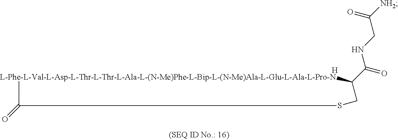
[L-Phe-L-Val-L-Asp-L-Thr-L-Thr-L-Ala-L-(N-Me)Phe-L-Bip-L-(N-Me)Ala-L-Glu-L-Ala-L-Pro-N]1C(C(=O)NCC([NH2])=O)CSC1=O.[H]
